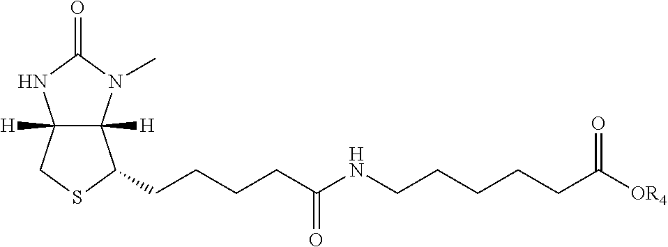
C12([H])C([H])(N(C)C(=O)N1)C(CCCCC(NCCCCCC([OR4])=O)=O)SC2
